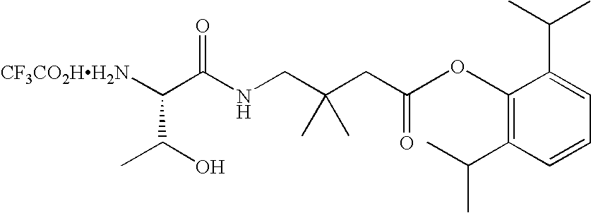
[CF3CO2HH2N]C(C(NCC(CC(=O)OC1=C(C(C)C)C=CC=C1C(C)C)(C)C)=O)C(O)C
